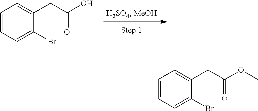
C1=CC=C(Br)C(CC(O)=O)=C1.C1=CC=C(Br)C(CC(OC)=O)=C1
